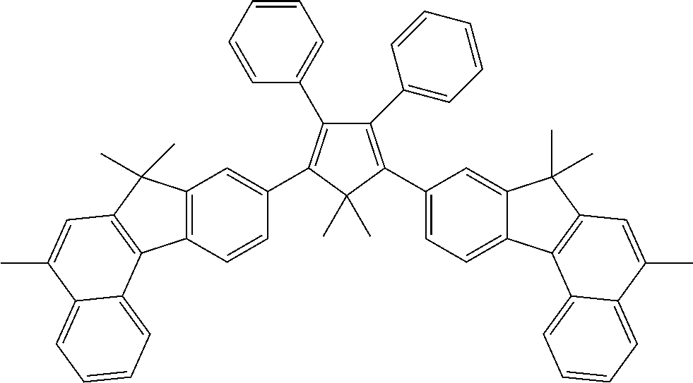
C12=C(C=CC(C3=C(C4=CC=CC=C4)C(C4=CC=CC=C4)=C(C4=CC=C5C(=C4)C(C)(C)C4=C5C5=CC=CC=C5C(C)=C4)C3(C)C)=C1)C1=C(C2(C)C)C=C(C)C2=CC=CC=C12
